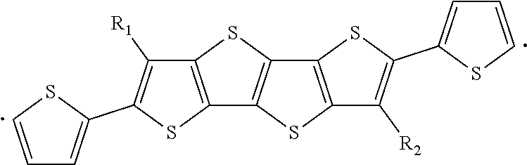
C12=C(SC(C3=CC=CS3)=C1[R1])C1=C(S2)C2=C(S1)C([R2])=C(C1=CC=CS1)S2
